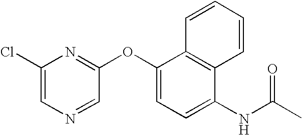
N(C(=O)C)C1=CC=C(OC2=NC(Cl)=CN=C2)C2=C1C=CC=C2
